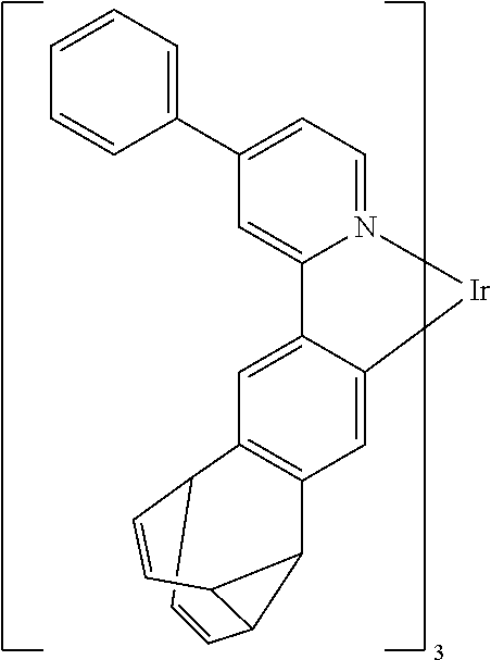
C12C=CC3C=CC1C2C1=C3C=C2C(=C1)[Ir]N1=CC=C(C3=CC=CC=C3)C=C21
